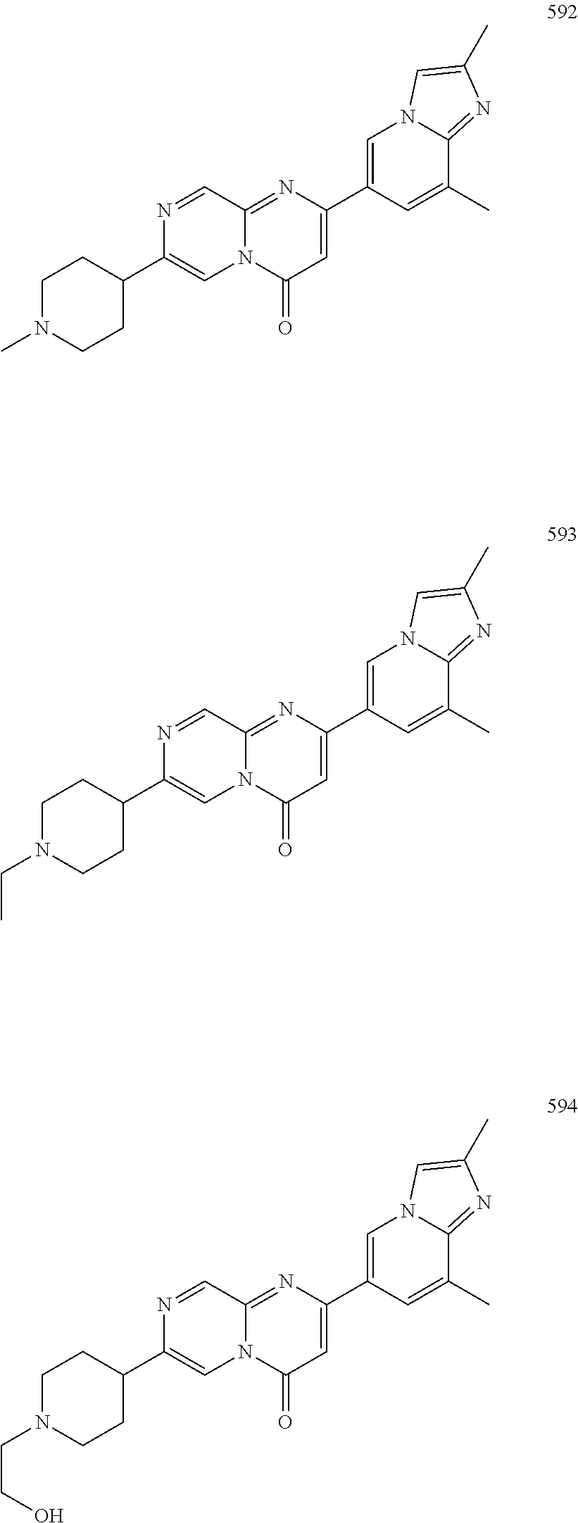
C1(C2=CC(=O)N3C(=N2)C=NC(C2CCN(C)CC2)=C3)=CN2C(=NC(C)=C2)C(C)=C1.C1(C2=CC(=O)N3C(=N2)C=NC(C2CCN(CC)CC2)=C3)=CN2C(=NC(C)=C2)C(C)=C1.C1(C2=CC(=O)N3C(=N2)C=NC(C2CCN(CCO)CC2)=C3)=CN2C(=NC(C)=C2)C(C)=C1
